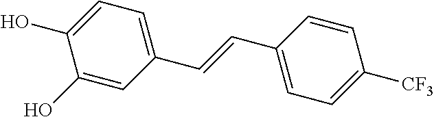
C1=C(O)C(O)=CC(C=CC2=CC=C([CF3])C=C2)=C1
